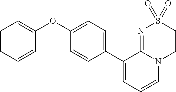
C1(OC2=CC=CC=C2)=CC=C(C2=CC=CN3C2=NS(=O)(=O)CC3)C=C1
